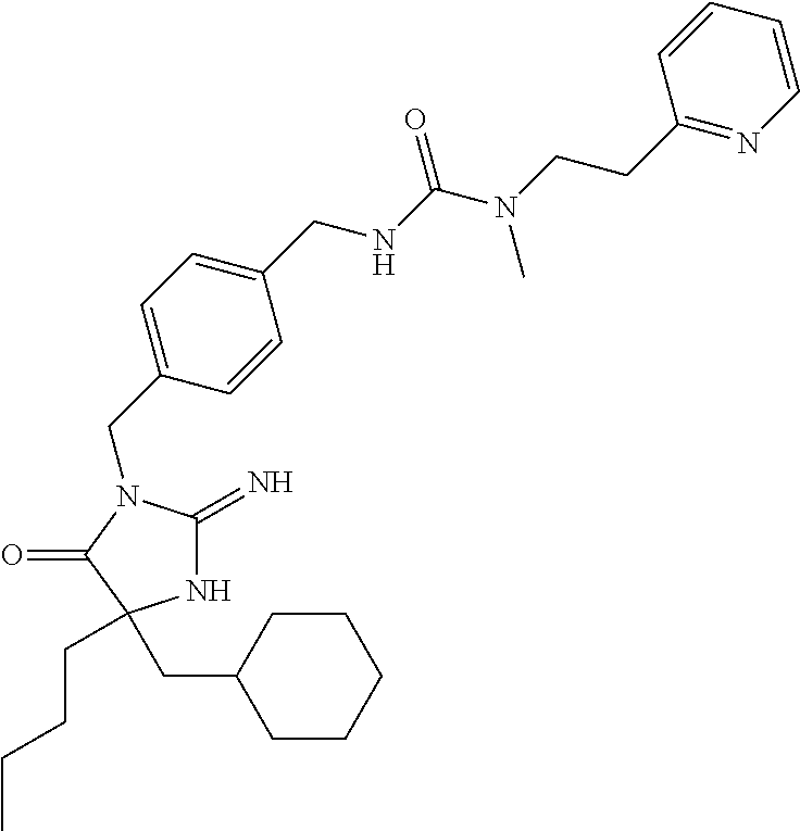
N1C(=N)N(CC2=CC=C(CNC(N(CCC3=NC=CC=C3)C)=O)C=C2)C(=O)C1(CCCC)CC1CCCCC1
